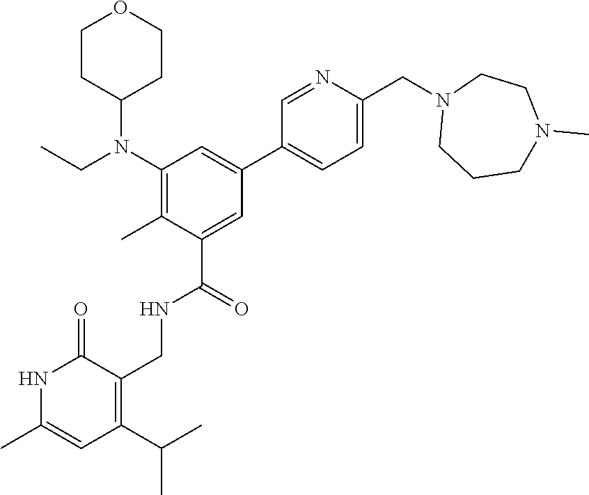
N1C(C)=CC(C(C)C)=C(CNC(C2=CC(C3=CC=C(CN4CCCN(C)CC4)N=C3)=CC(N(CC)C3CCOCC3)=C2C)=O)C1=O
